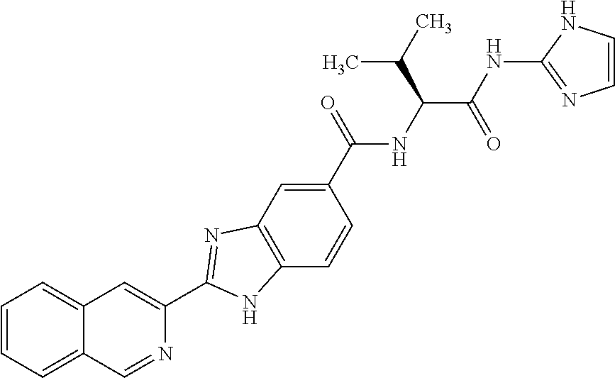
C1(C(NC(C(NC2=NC=CN2)=O)C(C)C)=O)=CC2=C(C=C1)NC(C1=CC3=CC=CC=C3C=N1)=N2
